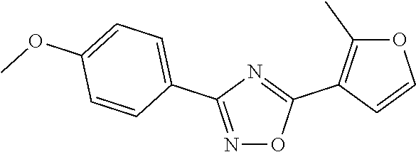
N1=C(C2=CC=C(OC)C=C2)N=C(C2=C(C)OC=C2)O1
